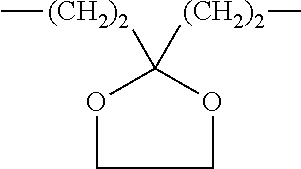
O1CCOC1([(CH2)2]C)[(CH2)2]C
